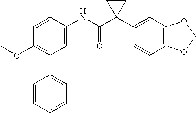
C1(NC(C2(C3=CC4=C(C=C3)OCO4)CC2)=O)=CC(C2=CC=CC=C2)=C(OC)C=C1
